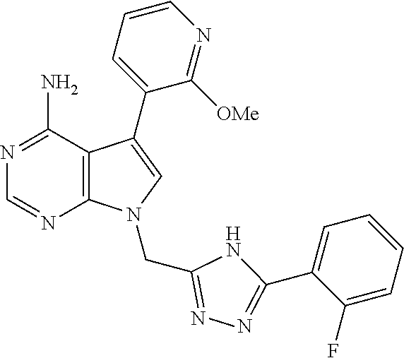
N1=C(N)C2=C(N=C1)N(CC1=NN=C(C3=CC=CC=C3F)N1)C=C2C1=CC=CN=C1[OMe]
